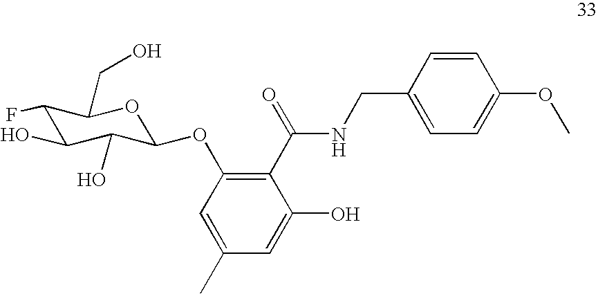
C1(F)C(O)C(O)C(OC2=C(C(NCC3=CC=C(OC)C=C3)=O)C(O)=CC(C)=C2)OC1CO
